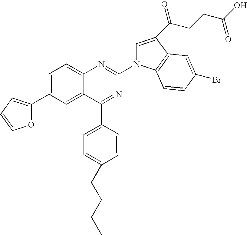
C1=C(C2=CC=CO2)C=C2C(=C1)N=C(N1C=C(C(CCC(O)=O)=O)C3=C1C=CC(Br)=C3)N=C2C1=CC=C(CCCC)C=C1
